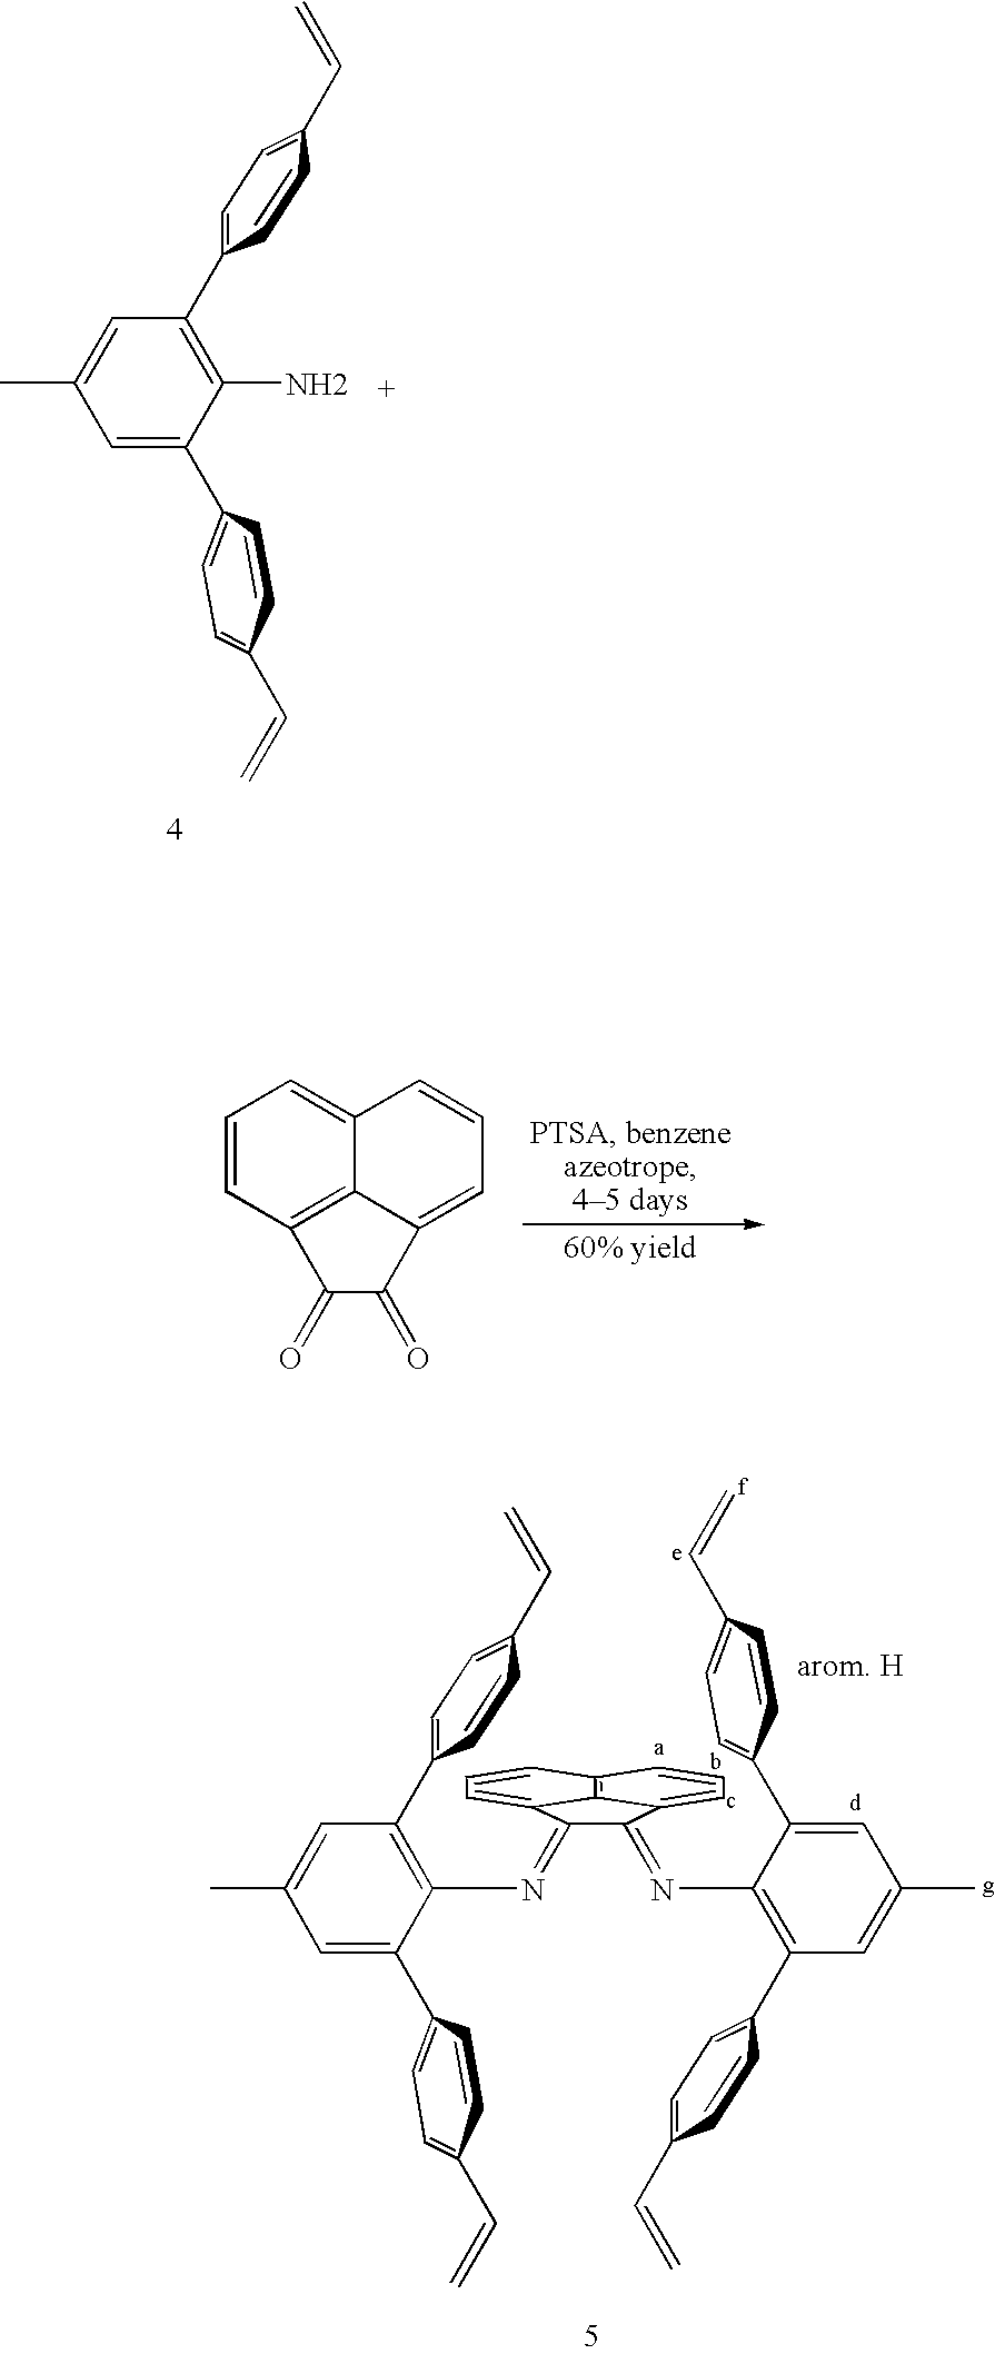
C1=CC(C=C)=CC=C1C1=C(N)C(C2=CC=C(C=C)C=C2)=CC(C)=C1.C1=CC2=C3C(=C1)C=CC=C3C(=O)C2=O.C1=CC2=C3C(=C1)C(=NC1=C(C4=CC=C(C=C)C=C4)C=C(C)C=C1C1=CC=C(C=C)C=C1)C(=NC1=C(C4=CC=C(C=C)C=C4)C=C(C)C=C1C1=CC=C(C=C)C=C1)C3=CC=C2
